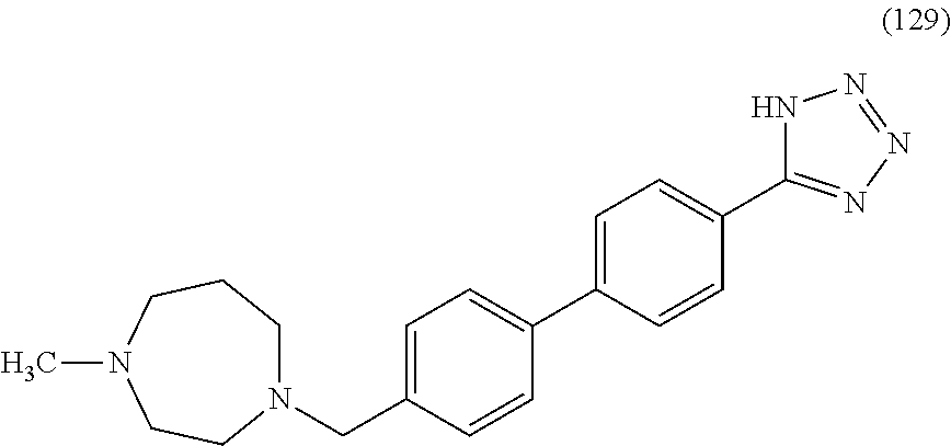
N1(CC2=CC=C(C3=CC=C(C4=NN=NN4)C=C3)C=C2)CCCN(C)CC1
